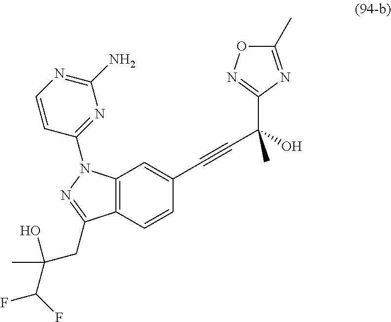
C12=C(C=CC(C#CC(O)(C3=NOC(C)=N3)C)=C1)C(CC(C)(O)C(F)F)=NN2C1=NC(N)=NC=C1
